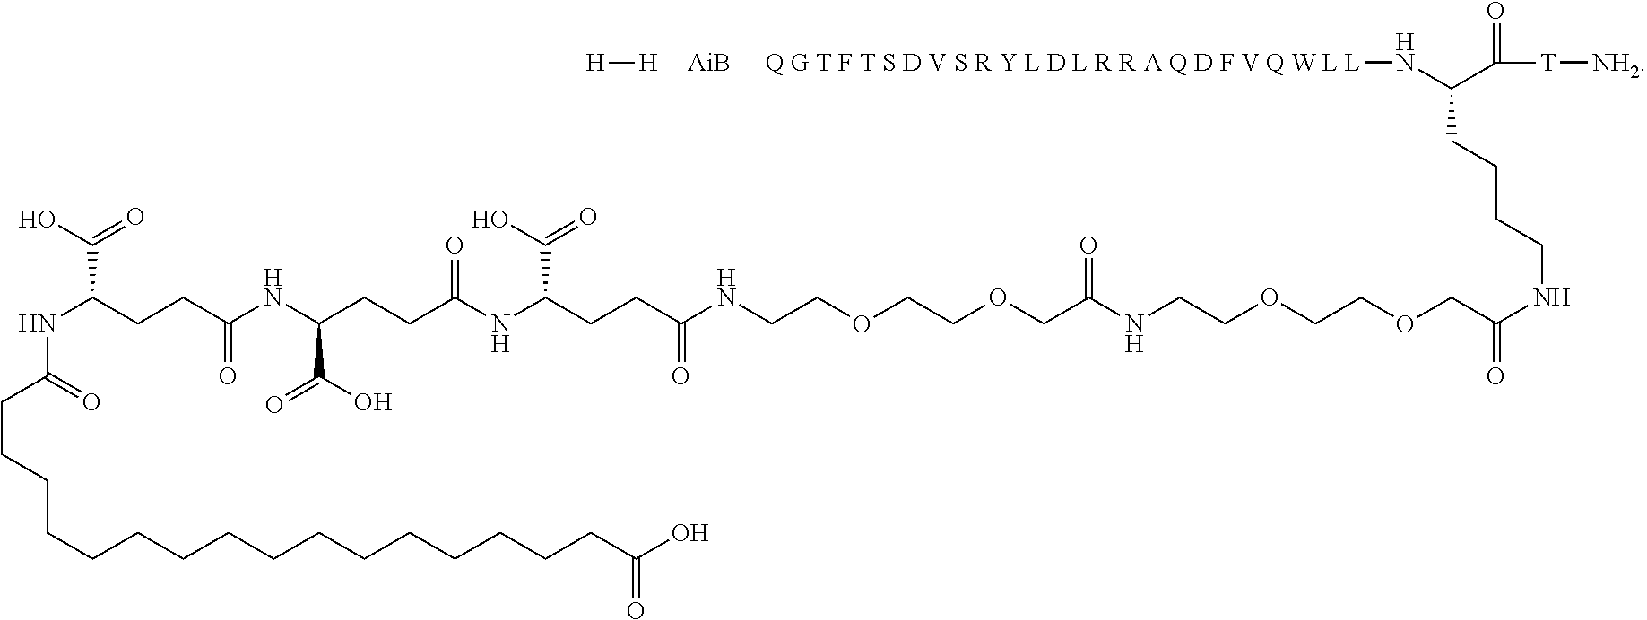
N(C(CCC(NC(CCC(NC(CCC(NCCOCCOCC(NCCOCCOCC(NCCCCC(N[Q G T F T S D V S R Y L D L R R A Q D F V Q W L L])C([T][NH2])=O)=O)=O)=O)C(O)=O)=O)C(O)=O)=O)C(O)=O)C(CCCCCCCCCCCCCCCCC(O)=O)=O.[H][H].[AiB]
